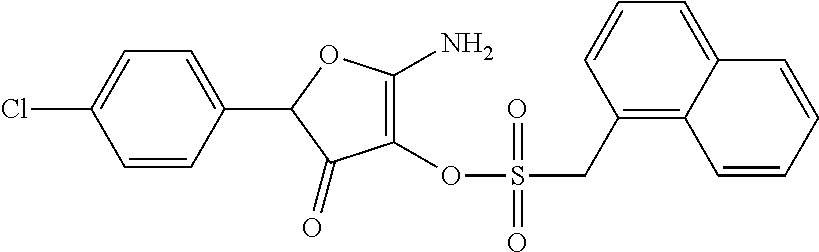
C1(=O)C(OS(CC2=C3C(=CC=C2)C=CC=C3)(=O)=O)=C(N)OC1C1=CC=C(Cl)C=C1
